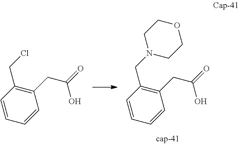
C1(CC(O)=O)=C(CCl)C=CC=C1.C1(CC(O)=O)=C(CN2CCOCC2)C=CC=C1
